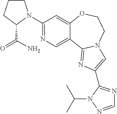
C1(N2CCCC2C(=O)N)=NC=C2C(=C1)OCCN1C2=NC(C2=NC=NN2C(C)C)=C1
